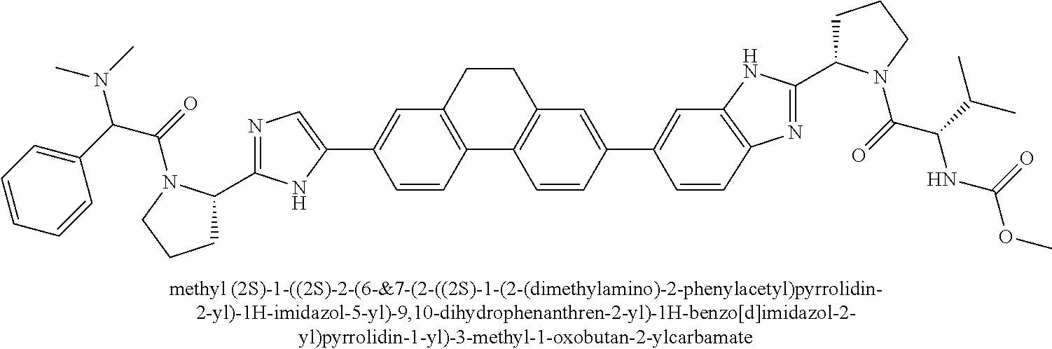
N1=C(C2CCCN2C(C(N(C)C)C2=CC=CC=C2)=O)NC(C2=CC3=C(C=C2)C2=C(C=C(C4=CC5=C(N=C(C6CCCN6C(=O)C(C(C)C)NC(=O)OC)N5)C=C4)C=C2)CC3)=C1
